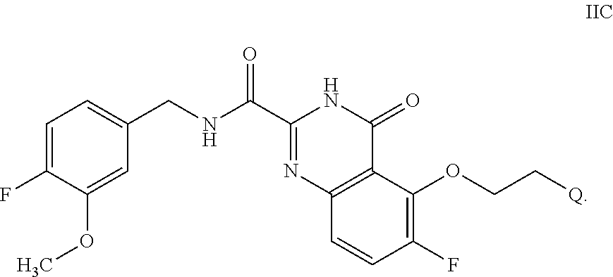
C1=C(F)C(OC)=CC(CNC(C2=NC3=C(C(=O)N2)C(OCC[Q])=C(F)C=C3)=O)=C1
